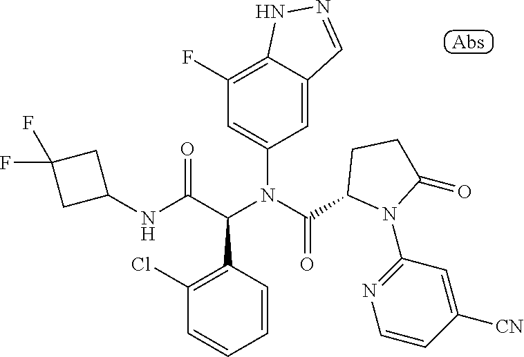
C1(F)=C2C(=CC(N(C(C3N(C4=NC=CC([CN])=C4)C(=O)CC3)=O)C(C(NC3CC(F)(F)C3)=O)C3=C(Cl)C=CC=C3)=C1)C=NN2
